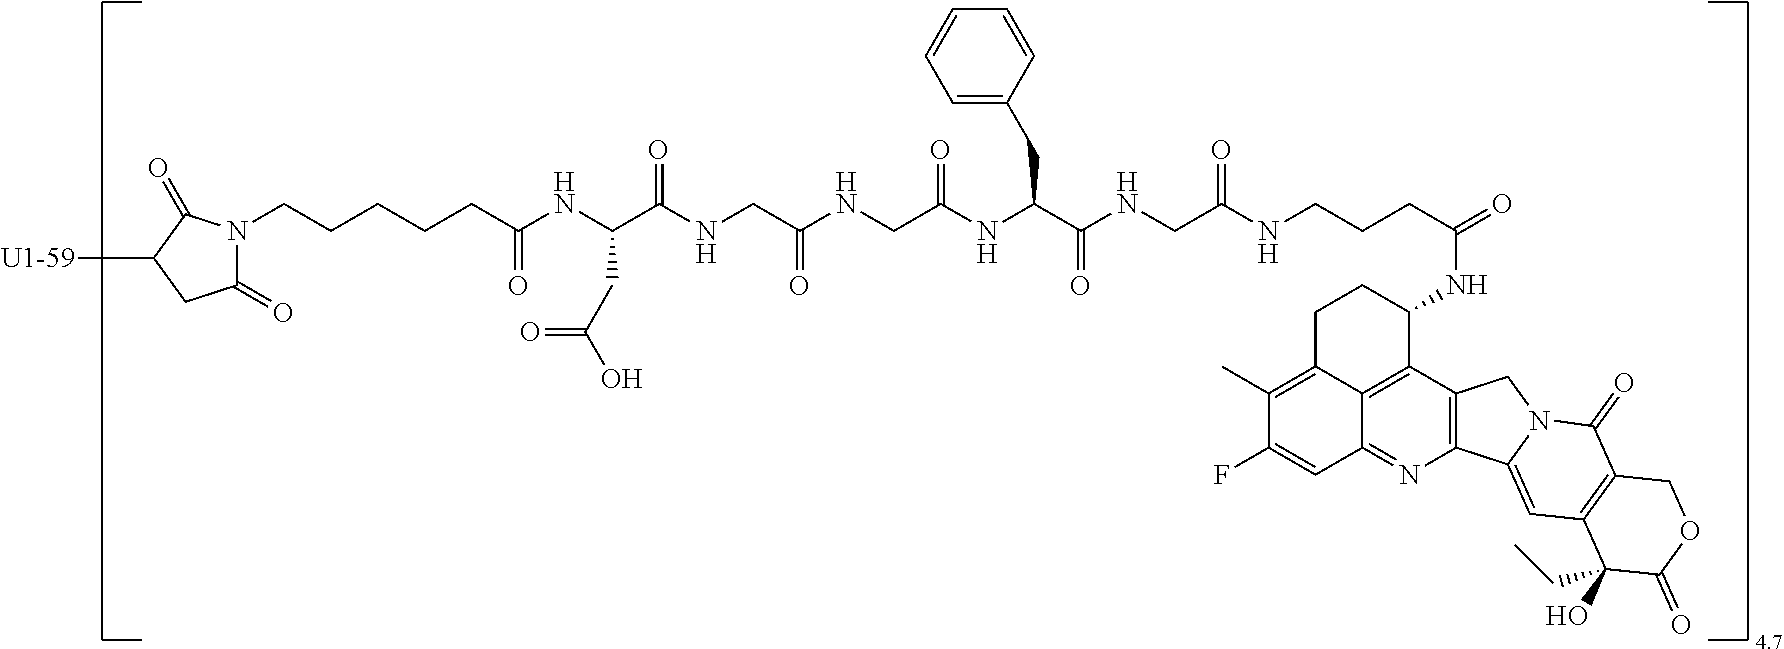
C(NC(C(=O)NCC(NCC(NC(C(NCC(NCCCC(=O)NC1CCC2=C(C)C(F)=CC3=NC4=C(C1=C23)CN1C4=CC2=C(C1=O)COC(=O)C2(O)CC)=O)=O)CC1=CC=CC=C1)=O)=O)CC(O)=O)(CCCCCN1C(=O)CC([U1-59])C1=O)=O
